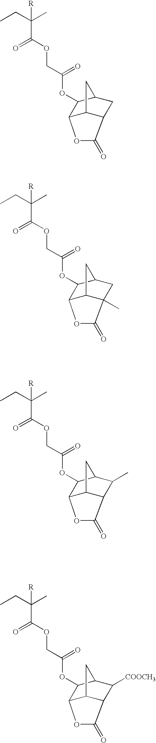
CCC(C)(C(=O)OCC(=O)OC1C2C3C(CC1C3)C(=O)O2)[R].CCC(C)(C(=O)OCC(=O)OC1C2C3C(C)(CC1C3)C(=O)O2)[R].CCC(C)(C(=O)OCC(=O)OC1C2C3C(C(C)C1C3)C(=O)O2)[R].CCC(C)(C(=O)OCC(=O)OC1C2C3C(C([COOCH3])C1C3)C(=O)O2)[R]
